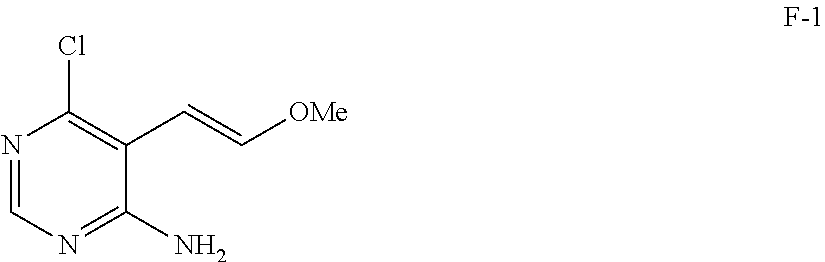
C1(N)=NC=NC(Cl)=C1C=C[OMe]
